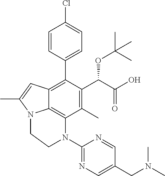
C1(C)=C(C(C(O)=O)OC(C)(C)C)C(C2=CC=C(Cl)C=C2)=C2C3=C1N(C1=NC=C(CN(C)C)C=N1)CCN3C(C)=C2
